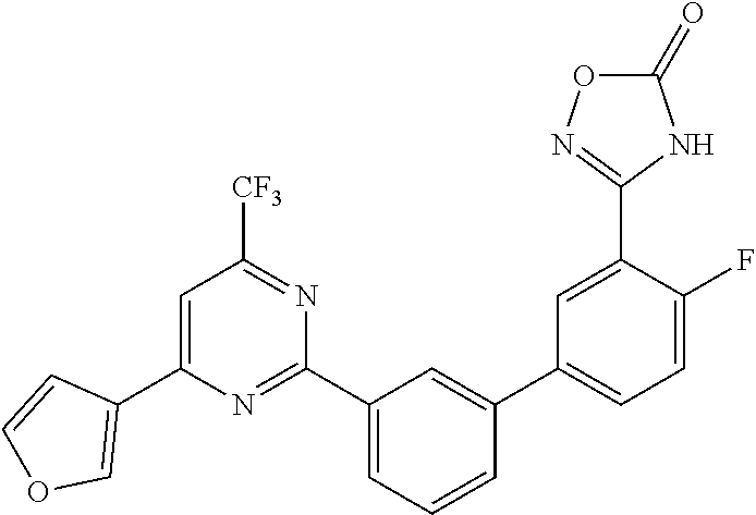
C1=C(C2=COC=C2)N=C(C2=CC=CC(C3=CC=C(F)C(C4=NOC(=O)N4)=C3)=C2)N=C1[CF3]
